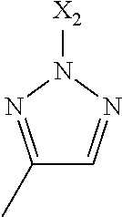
C1(C)=NN([X2])N=C1
